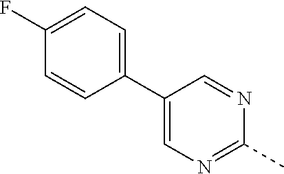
C1(F)=CC=C(C2=CN=C(C)N=C2)C=C1
